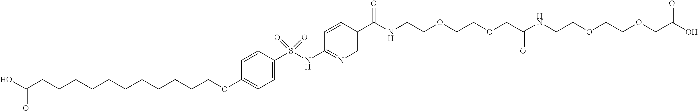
O(C1=CC=C(S(NC2=NC=C(C(=O)NCCOCCOCC(NCCOCCOCC(O)=O)=O)C=C2)(=O)=O)C=C1)CCCCCCCCCCCC(O)=O
